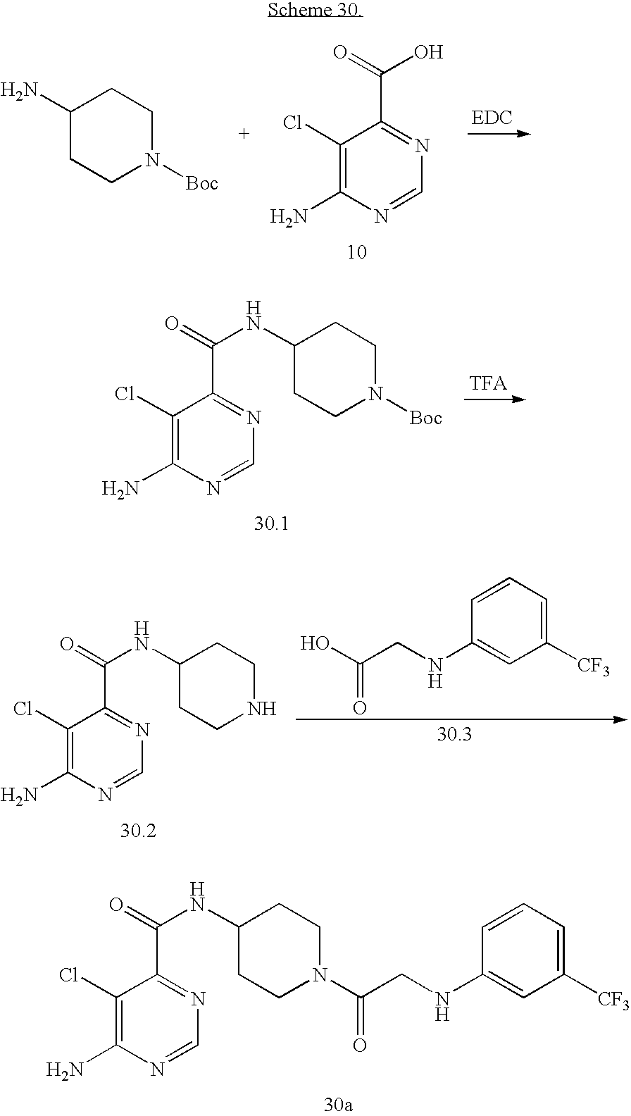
C1(Cl)=C(N)N=CN=C1C(=O)NC1CCN(C(CNC2=CC([CF3])=CC=C2)=O)CC1.C1(Cl)=C(N)N=CN=C1C(=O)O.C1(N)CCN([Boc])CC1.C1(Cl)=C(N)N=CN=C1C(=O)NC1CCN([Boc])CC1.C1([CF3])=CC=CC(NCC(O)=O)=C1.C1(Cl)=C(N)N=CN=C1C(=O)NC1CCNCC1
